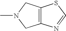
C12=C(N=CS1)CN(C)C2
